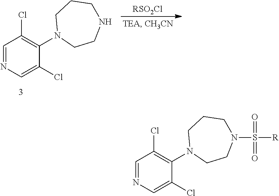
C1=NC=C(Cl)C(N2CCN(S([R])(=O)=O)CCC2)=C1Cl.C1=NC=C(Cl)C(N2CCNCCC2)=C1Cl.[RSO2Cl]
